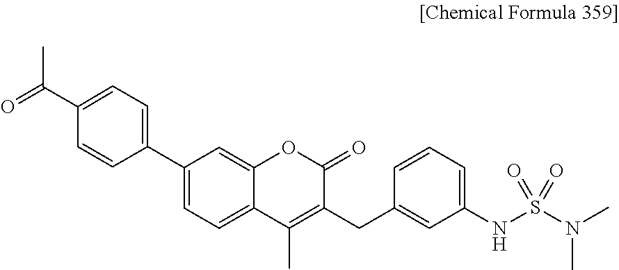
C1=C2C(=CC=C1C1=CC=C(C(=O)C)C=C1)C(C)=C(CC1=CC(NS(N(C)C)(=O)=O)=CC=C1)C(=O)O2
